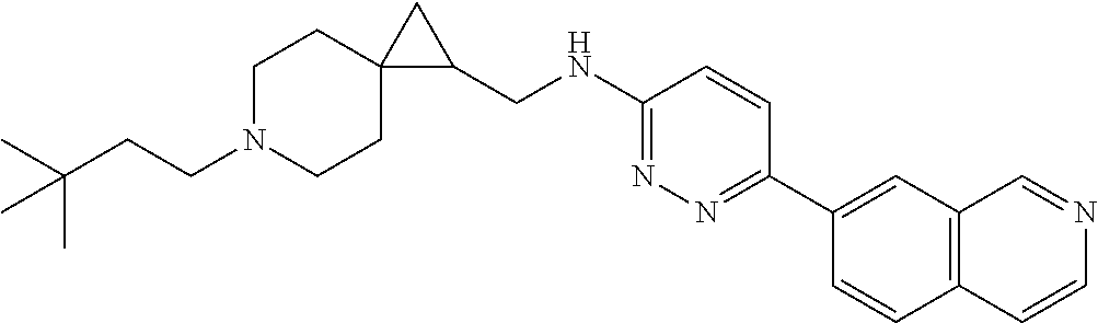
C(N1CCC2(CC1)C(CNC1=NN=C(C3=CC4=C(C=C3)C=CN=C4)C=C1)C2)CC(C)(C)C
